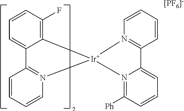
C12=C(F)C=CC=C1C1=N(C=CC=C1)[Ir]21N2=C(C=CC=C2)C2=CC=CC([Ph])=N12.[[PF6]-]
